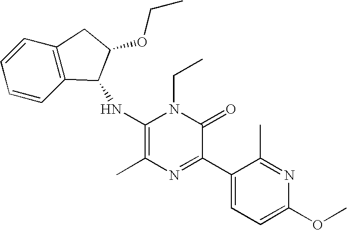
C1(NC2C3=C(C=CC=C3)CC2OCC)=C(C)N=C(C2=CC=C(OC)N=C2C)C(=O)N1CC
